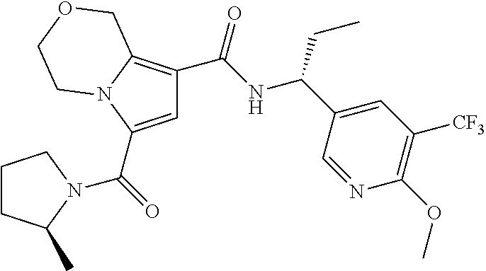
C1=C(C(=O)N2C(C)CCC2)N2C(=C1C(NC(C1=CC([CF3])=C(OC)N=C1)CC)=O)COCC2
